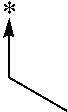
C(->*)C
